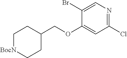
C1(OCC2CC[BocN]CC2)=CC(Cl)=NC=C1Br
